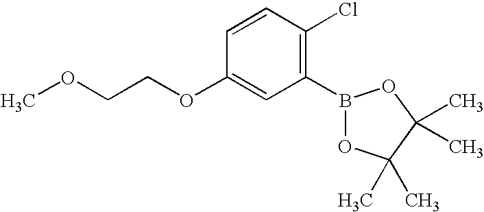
COCCOC1=CC(B2OC(C)(C)C(C)(C)O2)=C(Cl)C=C1
